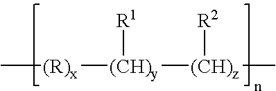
C[(R)x][(CH)y]([R1])[(CH)z]([R2])C
